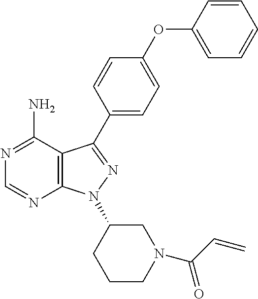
C12=C(C(N)=NC=N1)C(C1=CC=C(OC3=CC=CC=C3)C=C1)=NN2C1CCCN(C(C=C)=O)C1
